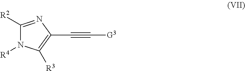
C1([R2])=NC(C#C[G3])=C([R3])N1[R4]
